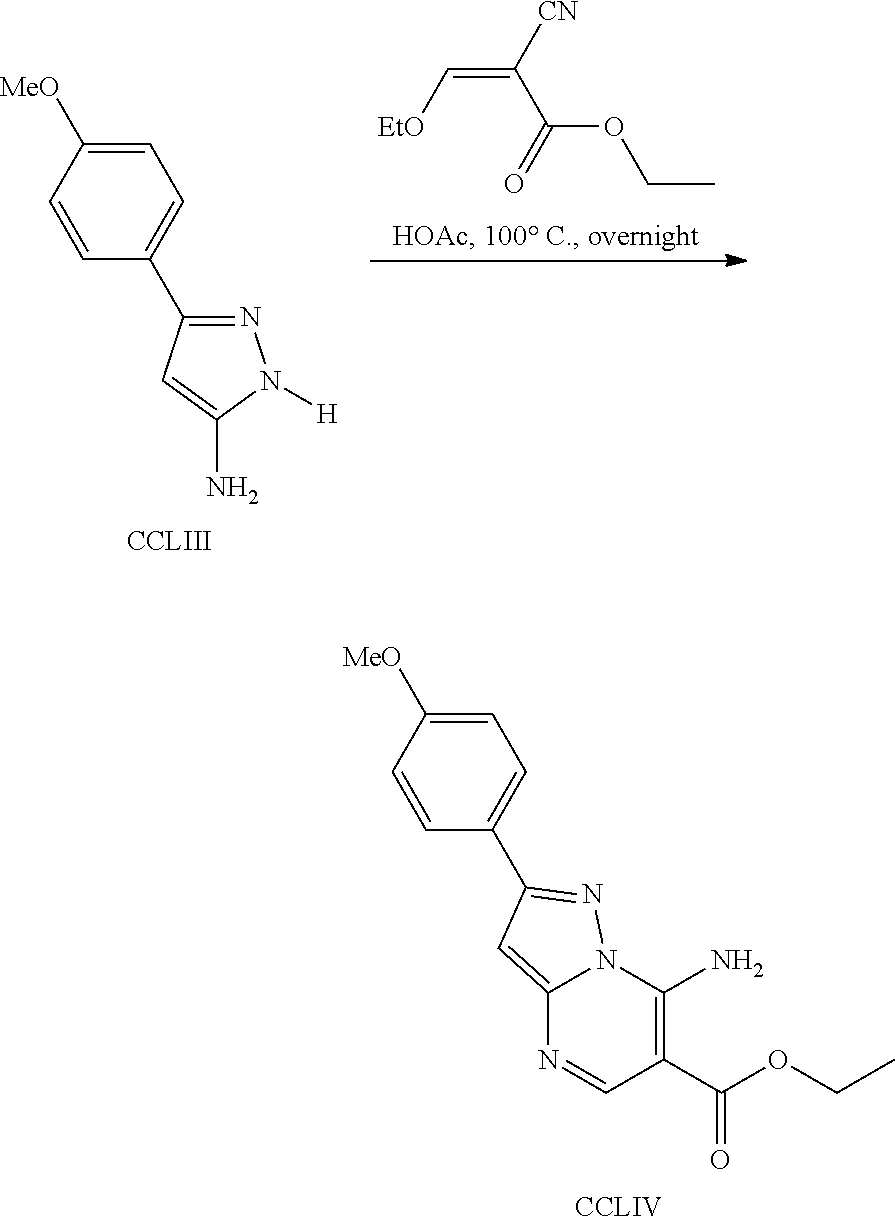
C1=C([MeO])C=CC(C2=NN3C(=C2)N=CC(C(OCC)=O)=C3N)=C1.C1=C([MeO])C=CC(C2=NN([H])C(N)=C2)=C1.C(=C([CN])C(=O)OCC)[EtO]
